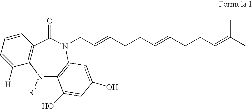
C1=CC=C([H])C2=C1C(=O)N(CC=C(CCC=C(CCC=C(C)C)C)C)C1=C(N2[R1])C(O)=CC(O)=C1
